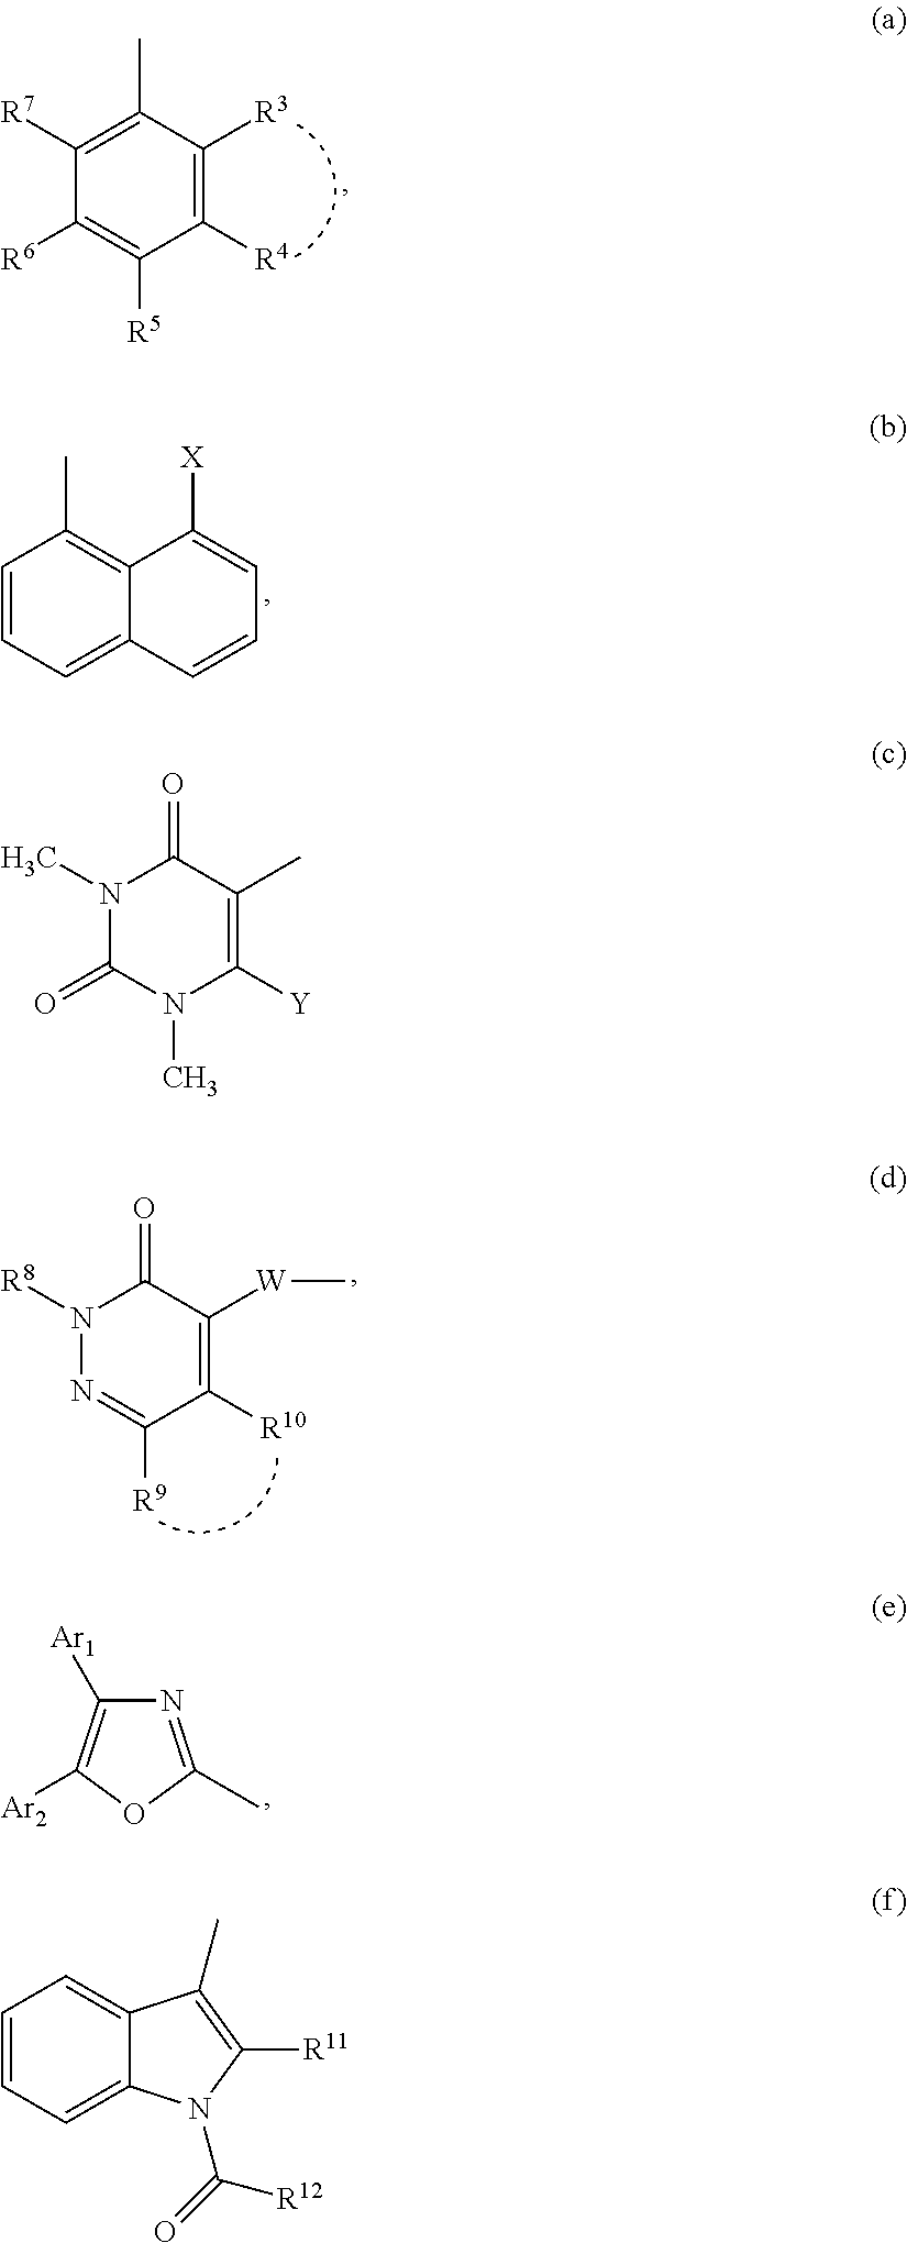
C1([R7])=C(C)C([R3])=C([R4])C([R5])=C1[R6].C1=CC=C2C(=C1C)C([X])=CC=C2.N1(C)C(=O)N(C)C([Y])=C(C)C1=O.N1([R8])N=C([R9])C([R10])=C([W]C)C1=O.C1([Ar1])=C([Ar2])OC(C)=N1.C1=CC=C2C(=C1)C(C)=C([R11])N2C([R12])=O
